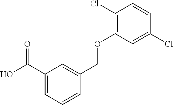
C1(C(O)=O)=CC=CC(COC2=C(Cl)C=CC(Cl)=C2)=C1
